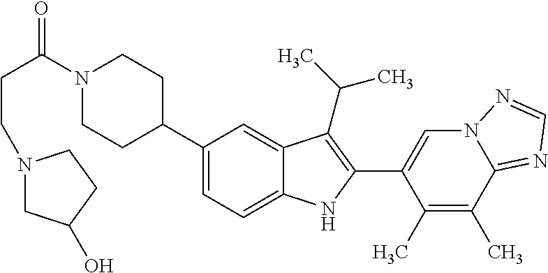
C(C(=O)N1CCC(C2=CC=C3C(=C2)C(C(C)C)=C(C2=CN4C(=NC=N4)C(C)=C2C)N3)CC1)CN1CC(O)CC1
